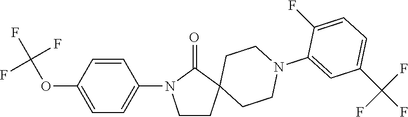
C1=CC(OC(F)(F)F)=CC=C1N1CCC2(CCN(C3=CC(C(F)(F)F)=CC=C3F)CC2)C1=O
